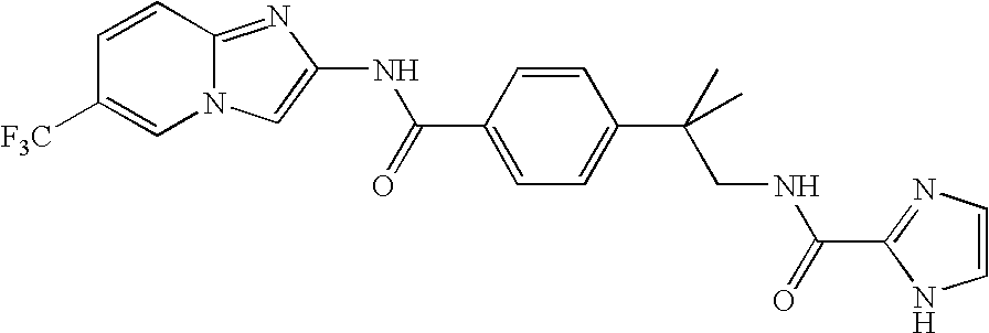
C1=CC2=NC(NC(=O)C3=CC=C(C(C)(C)CNC(=O)C4=NC=CN4)C=C3)=CN2C=C1[F3C]
